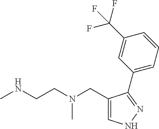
C1(CN(CCNC)C)=CNN=C1C1=CC=CC(C(F)(F)F)=C1
